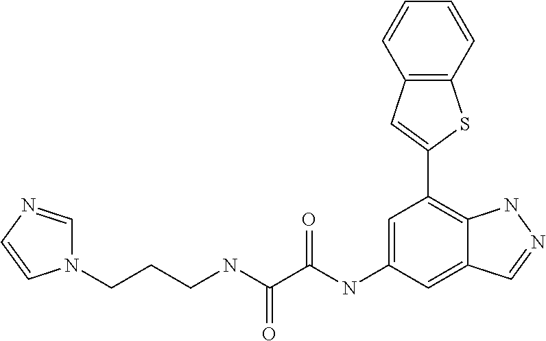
C(NC(=O)C(=O)NC1=CC(C2=CC3=C(S2)C=CC=C3)=C2C(=C1)C=NN2)CCN1C=NC=C1
